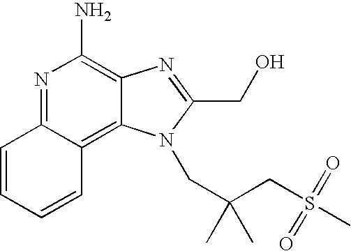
N1=C2C(=C3C(=C1N)N=C(CO)N3CC(CS(=O)(=O)C)(C)C)C=CC=C2
